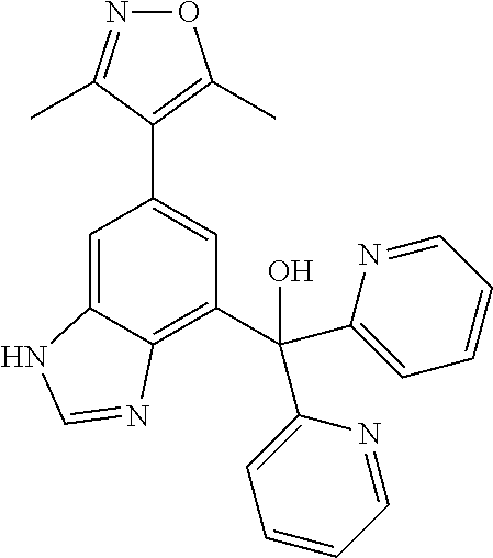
C1=C2C(=C(C(C3=CC=CC=N3)(O)C3=CC=CC=N3)C=C1C1=C(C)ON=C1C)N=CN2
